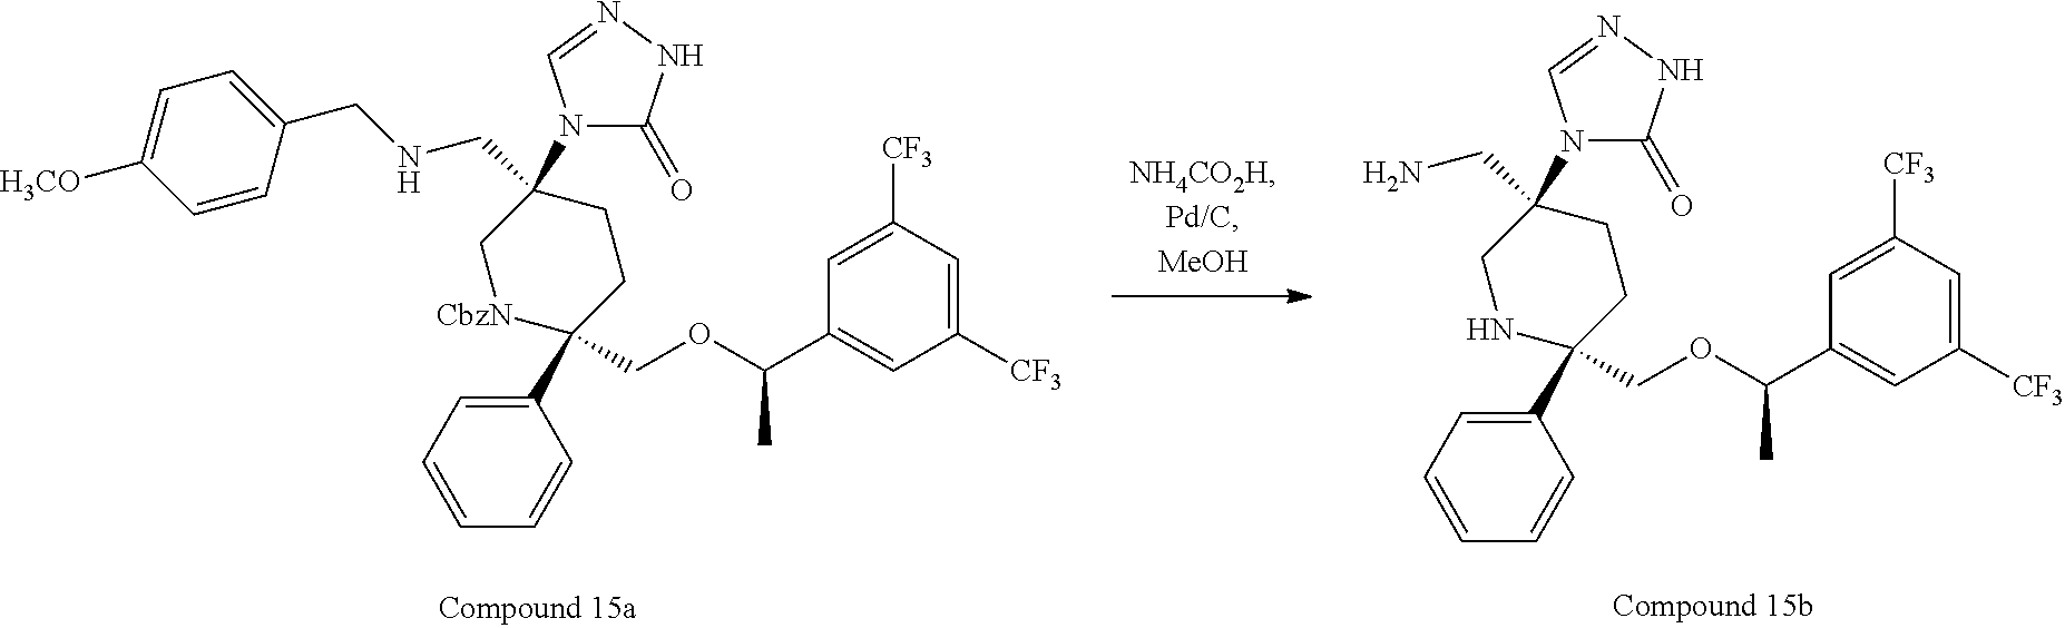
C1(C2(COC(C3=CC([CF3])=CC([CF3])=C3)C)CCC(CN)(N3C(=O)NN=C3)CN2)=CC=CC=C1.C1(C2(COC(C3=CC([CF3])=CC([CF3])=C3)C)CCC(CNCC3=CC=C([H3CO])C=C3)(N3C(=O)NN=C3)C[CbzN]2)=CC=CC=C1
